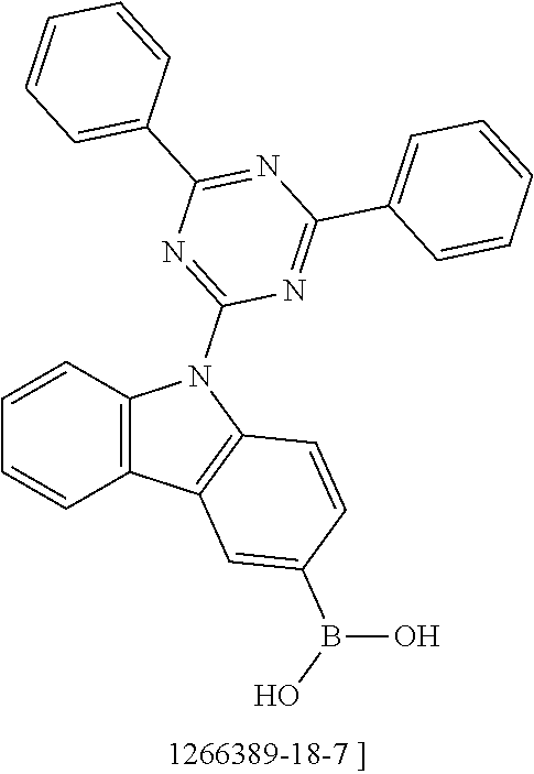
C12=C(C=CC=C1)N(C1=NC(C3=CC=CC=C3)=NC(C3=CC=CC=C3)=N1)C1=C2C=C(B(O)O)C=C1
